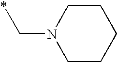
C1CN(C*)CCC1
